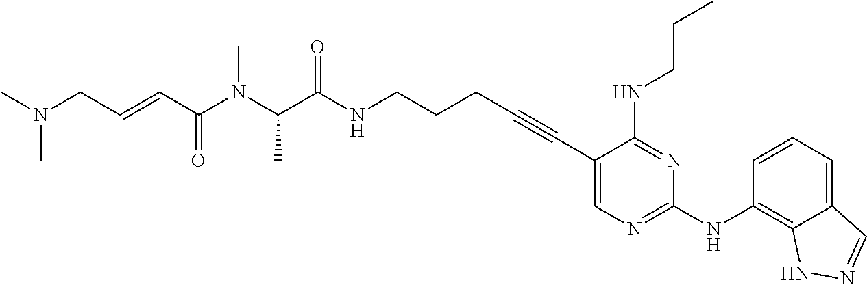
C(NCCCC#CC1=CN=C(NC2=C3C(=CC=C2)C=NN3)N=C1NCCC)(=O)C(N(C(C=CCN(C)C)=O)C)C
